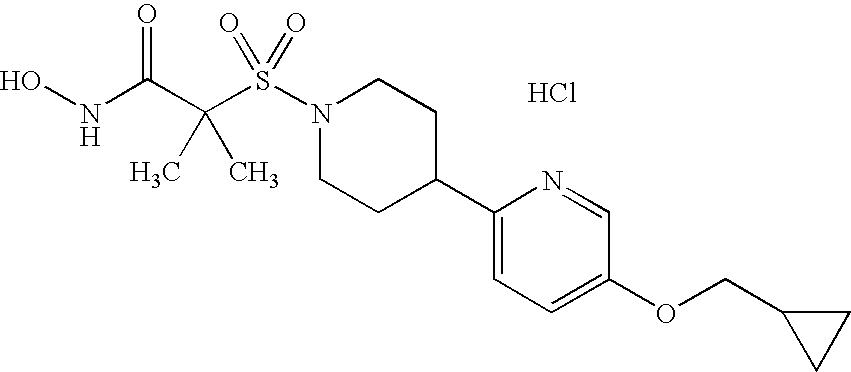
Cl.ONC(C(S(N1CCC(C2=CC=C(OCC3CC3)C=N2)CC1)(=O)=O)(C)C)=O
